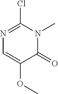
C1(=O)N(C)C(Cl)=NC=C1OC
